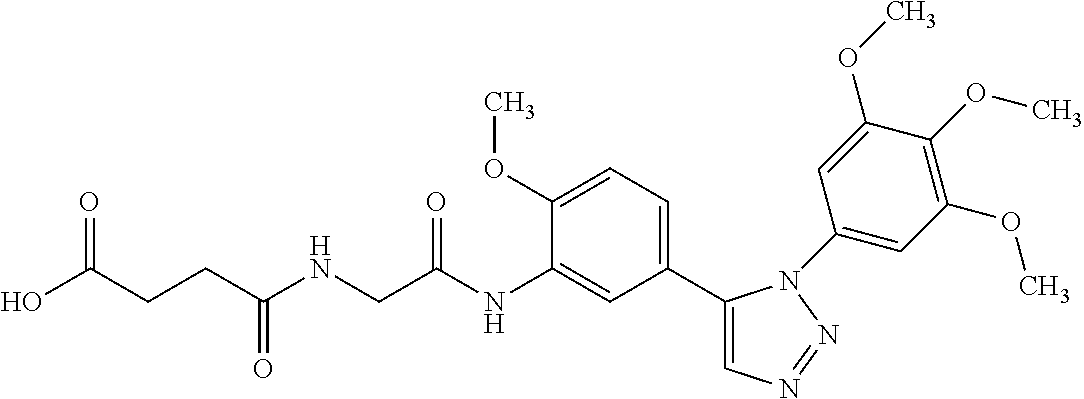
C1(C2=CC=C(OC)C(NC(CNC(CCC(O)=O)=O)=O)=C2)=CN=NN1C1=CC(OC)=C(OC)C(OC)=C1
